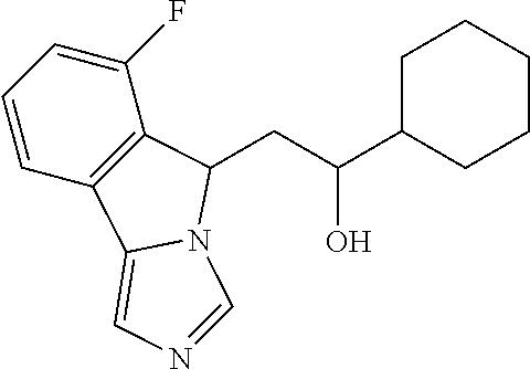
C1=CC2=C(C(F)=C1)C(CC(C1CCCCC1)O)N1C2=CN=C1
